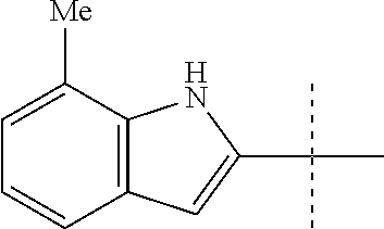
C1=C([Me])C2=C(C=C1)C=C(C(C)(C)C)N2
